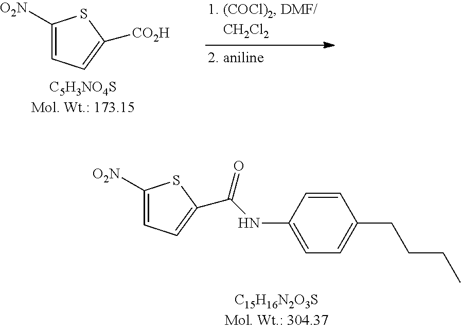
C1([O2N])=CC=C(C(NC2=CC=C(CCCC)C=C2)=O)S1.C1([O2N])=CC=C([CO2H])S1
